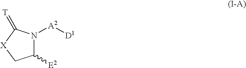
C1([E2])N([A2][D1])C(=[T])[X]C1
